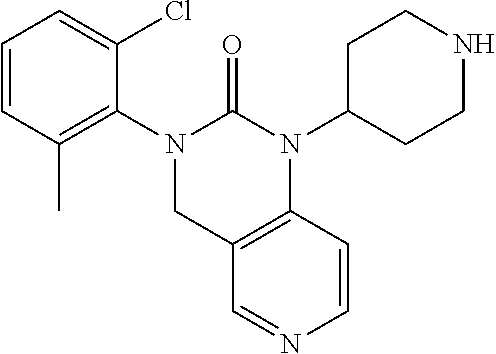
C1=CC(C)=C(N2CC3=C(N(C4CCNCC4)C2=O)C=CN=C3)C(Cl)=C1
